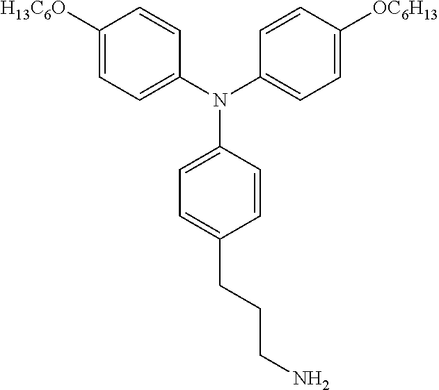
[OC6H13]C1=CC=C(N(C2=CC=C(CCCN)C=C2)C2=CC=C([H13C6O])C=C2)C=C1
